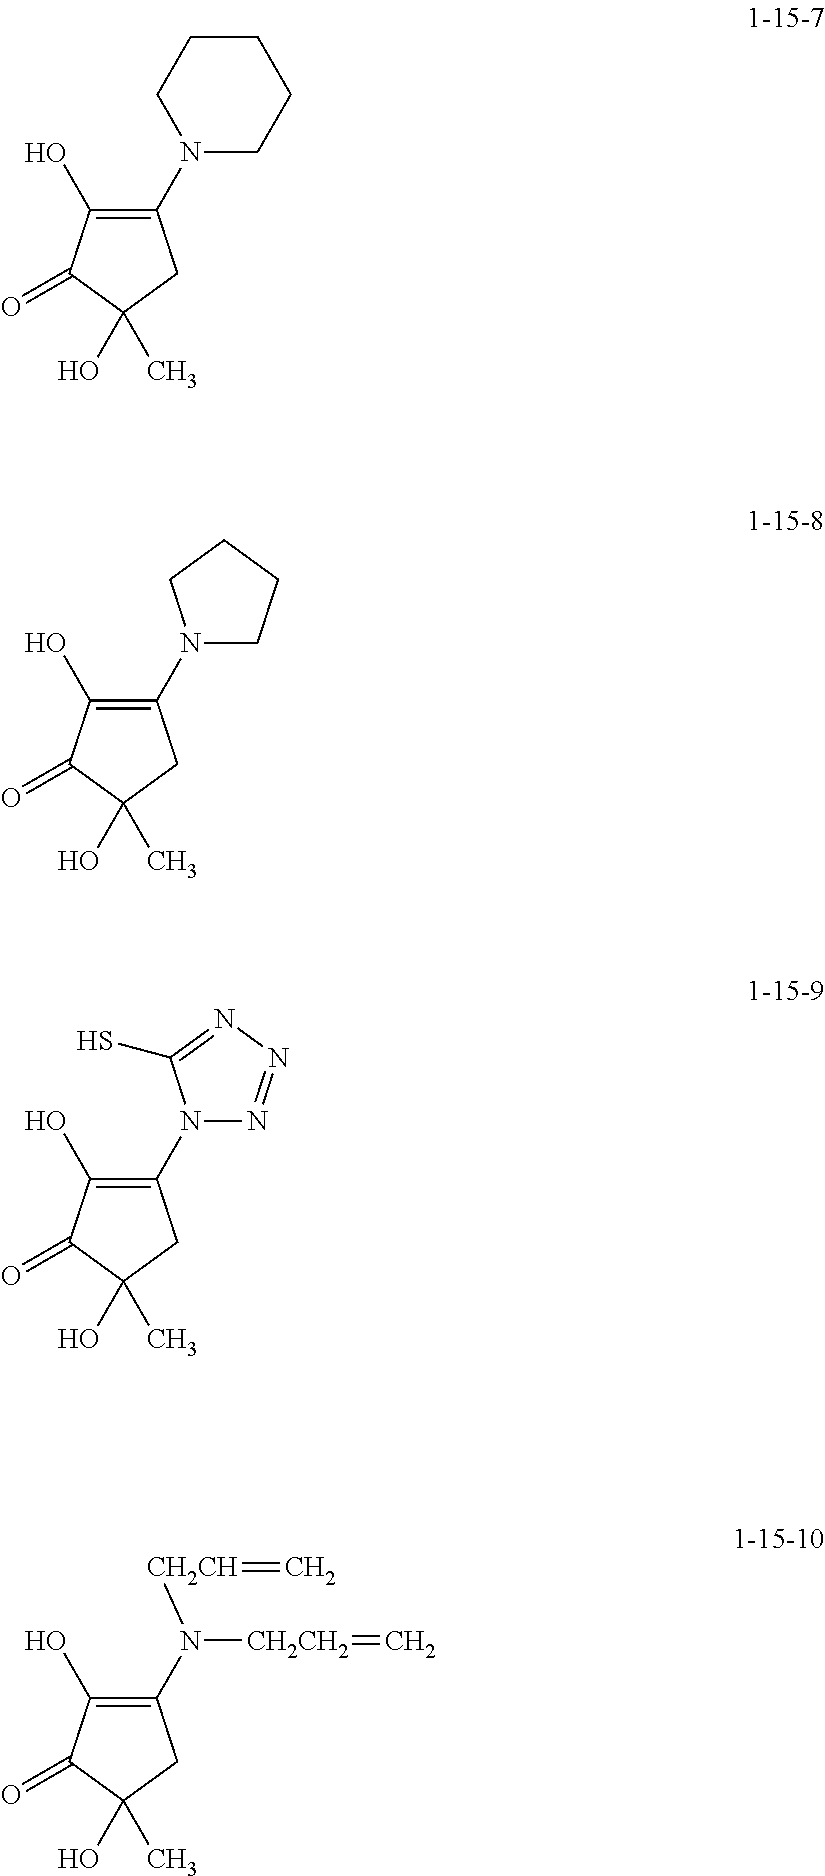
C1(N2CCCCC2)=C(O)C(=O)C(O)(C)C1.C1(N2CCCC2)=C(O)C(=O)C(O)(C)C1.C1(N2N=NN=C2S)=C(O)C(=O)C(O)(C)C1.C1(N([CH2CH]=C)[CH2CH2]=C)=C(O)C(=O)C(O)(C)C1
